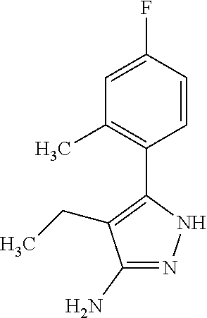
FC1=CC(C)=C(C2=C(CC)C(N)=NN2)C=C1
